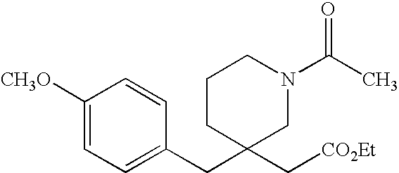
C1CC(C[CO2Et])(CC2=CC=C([CH3O])C=C2)CN(C(C)=O)C1
